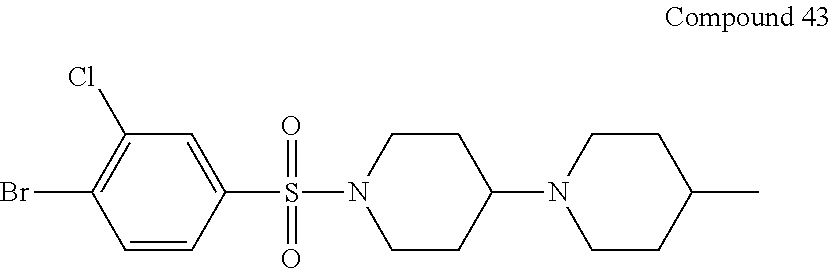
C1(S(N2CCC(N3CCC(C)CC3)CC2)(=O)=O)=CC(Cl)=C(Br)C=C1
